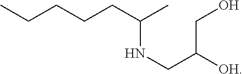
CCCCCC(C)NCC([OH])CO
